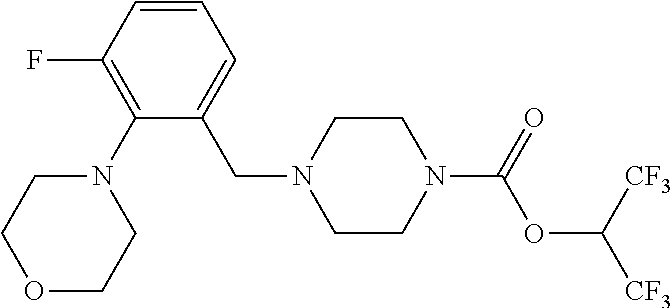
C1=CC(F)=C(N2CCOCC2)C(CN2CCN(C(=O)OC([CF3])[CF3])CC2)=C1
